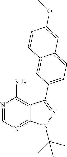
N1=CN=C2C(=C1N)C(C1=CC=C3C(=C1)C=CC(OC)=C3)=NN2C(C)(C)C
